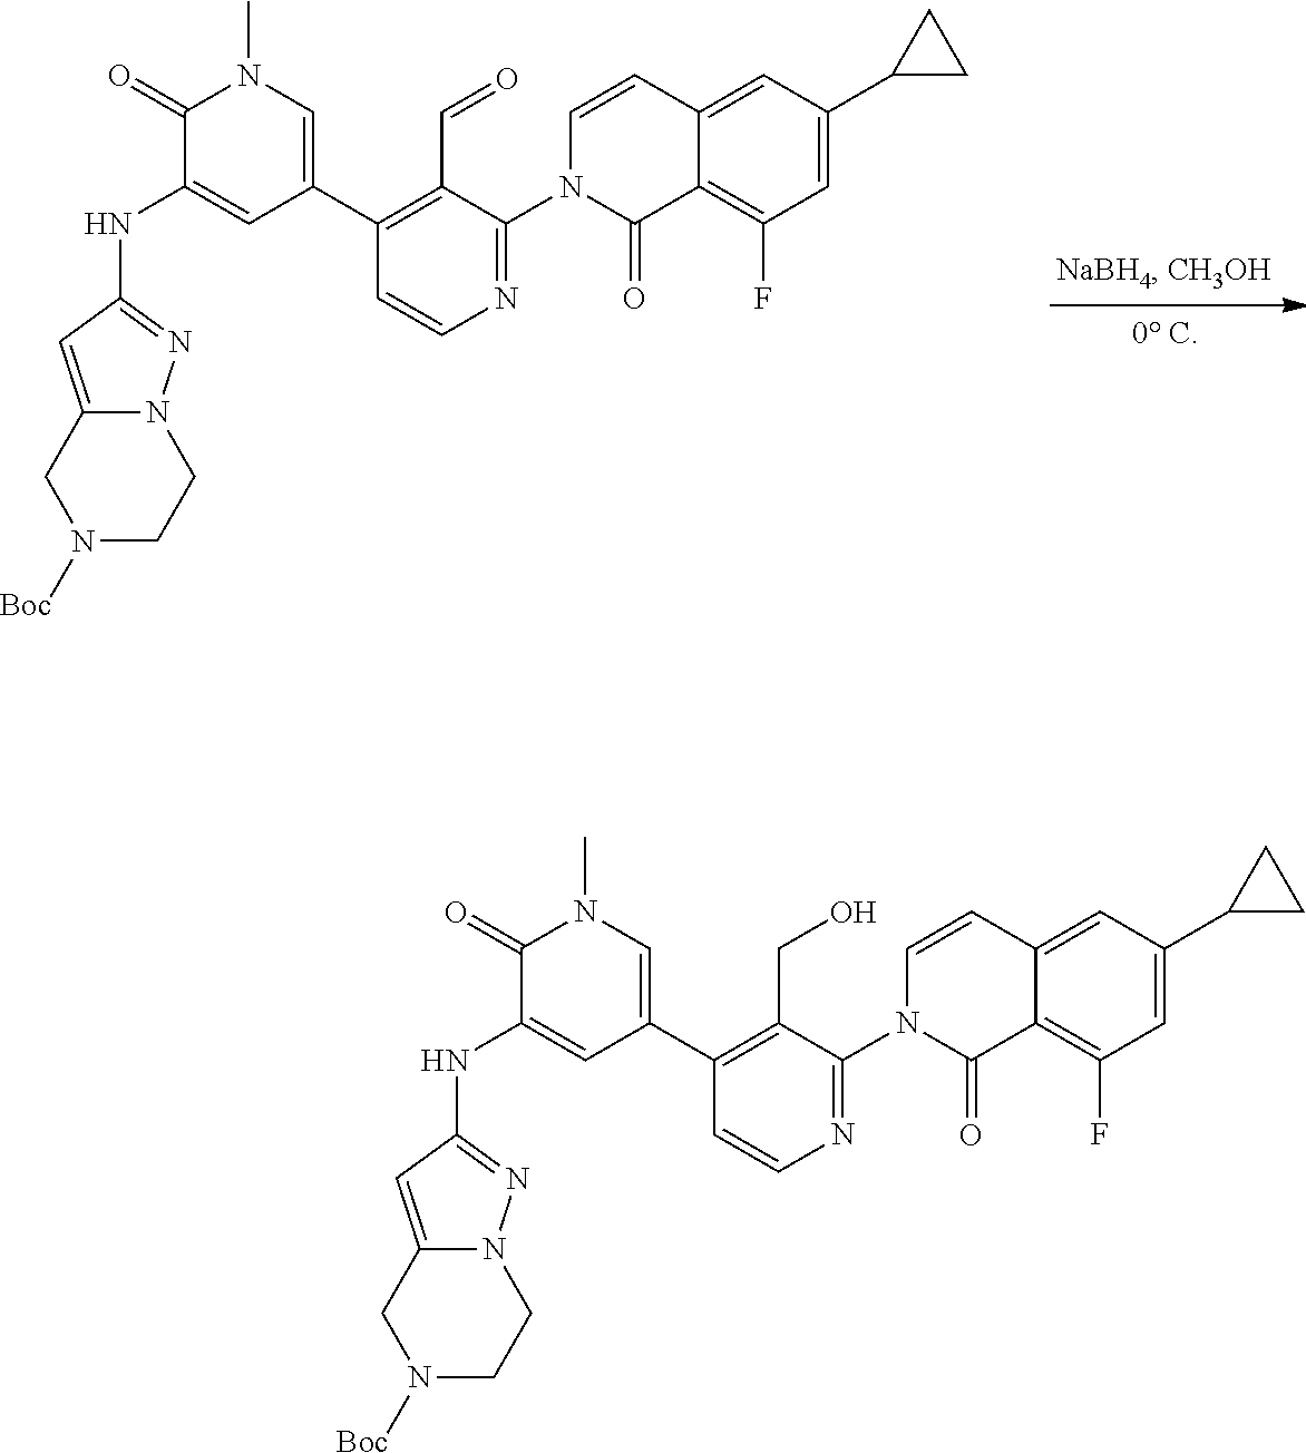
C12=CC(C3CC3)=CC(F)=C1C(=O)N(C1=NC=CC(C3=CN(C)C(=O)C(NC4=NN5C(=C4)CN([Boc])CC5)=C3)=C1C=O)C=C2.C12=CC(C3CC3)=CC(F)=C1C(=O)N(C1=NC=CC(C3=CN(C)C(=O)C(NC4=NN5C(=C4)CN([Boc])CC5)=C3)=C1CO)C=C2
